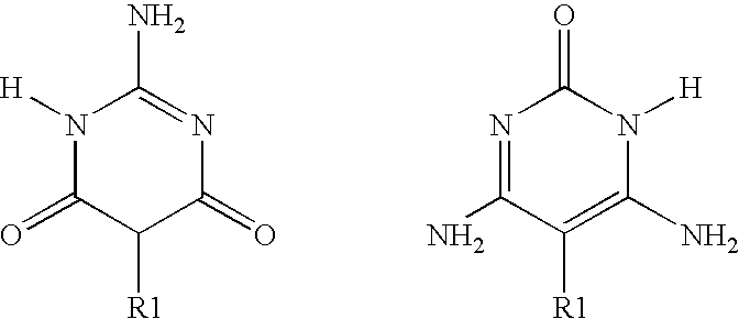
N1([H])C(=O)C([R1])C(=O)N=C1N.N1=C(N)C([R1])=C(N)N([H])C1=O
